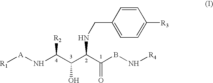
[R1][A]NC(C(C(C(BN[R4])=O)NCC1=CC=C([R3])C=C1)O)[R2]
